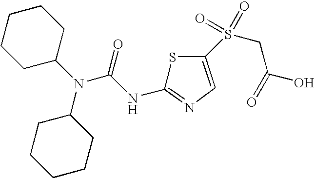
C1CCCCC1N(C(=O)NC1=NC=C(S(CC(=O)O)(=O)=O)S1)C1CCCCC1
